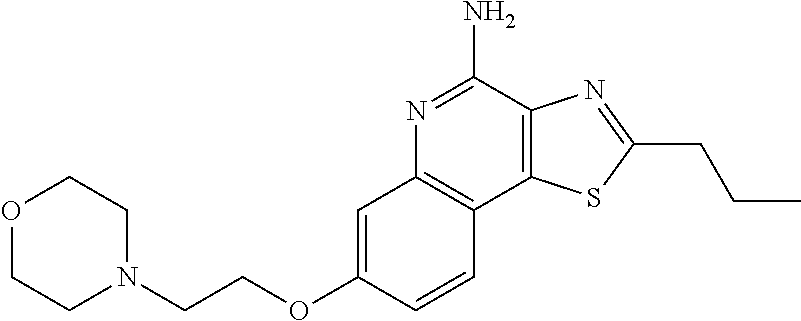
C12=C(C(N)=NC3=C1C=CC(OCCN1CCOCC1)=C3)N=C(CCC)S2
